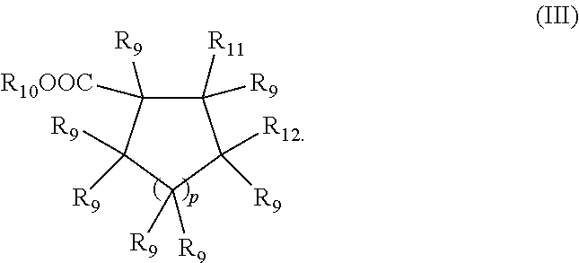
C1([R9])([R10OOC])C([R11])([R9])C([R12])([R9])C([R9])([R9])C1([R9])[R9]
